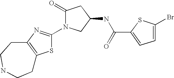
S1C(N2CC(NC(C3=CC=C(Br)S3)=O)CC2=O)=NC2=C1CCNCC2
